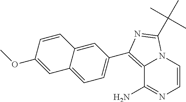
C12=C(C3=CC=C4C(=C3)C=CC(OC)=C4)N=C(C(C)(C)C)N1C=CN=C2N
